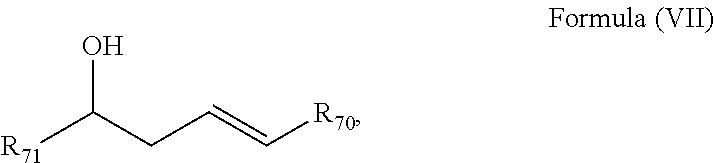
[R71]C(CC=C[R70])O
